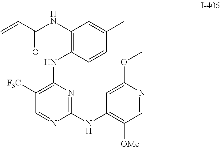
C1([F3C])=C(NC2=C(NC(C=C)=O)C=C(C)C=C2)N=C(NC2=C([OMe])C=NC(OC)=C2)N=C1
